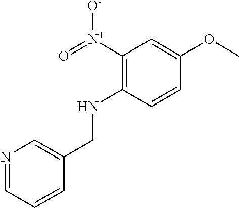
N1=CC=CC(CNC2=C([N+](=O)[O-])C=C(OC)C=C2)=C1
